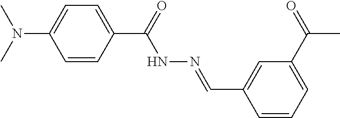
CN(C)C1=CC=C(C(NN=CC2=CC(C(=O)C)=CC=C2)=O)C=C1
